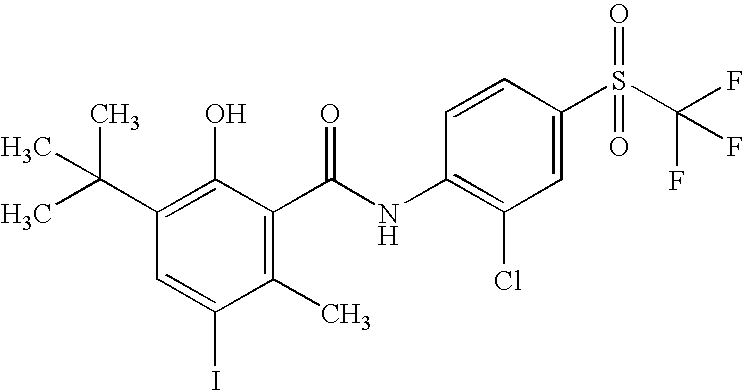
C1(C(C)(C)C)=C(O)C(C(NC2=C(Cl)C=C(S(C(F)(F)F)(=O)=O)C=C2)=O)=C(C)C(I)=C1
